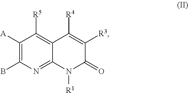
C1([A])=C(B)N=C2C(=C1[R5])C([R4])=C([R3])C(=O)N2[R1]
